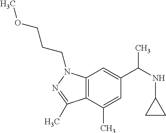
C12=C(C(C)=CC(C(C)NC3CC3)=C1)C(C)=NN2CCCOC
